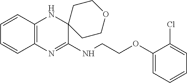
C1=CC2=C(C=C1)N=C(NCCOC1=CC=CC=C1Cl)C1(N2)CCOCC1
